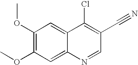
C1(OC)=C(OC)C=C2C(=C1)C(Cl)=C(C#N)C=N2
